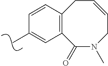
C1=CC2=C(C=C1C)C(=O)N(C)CC=CC2
